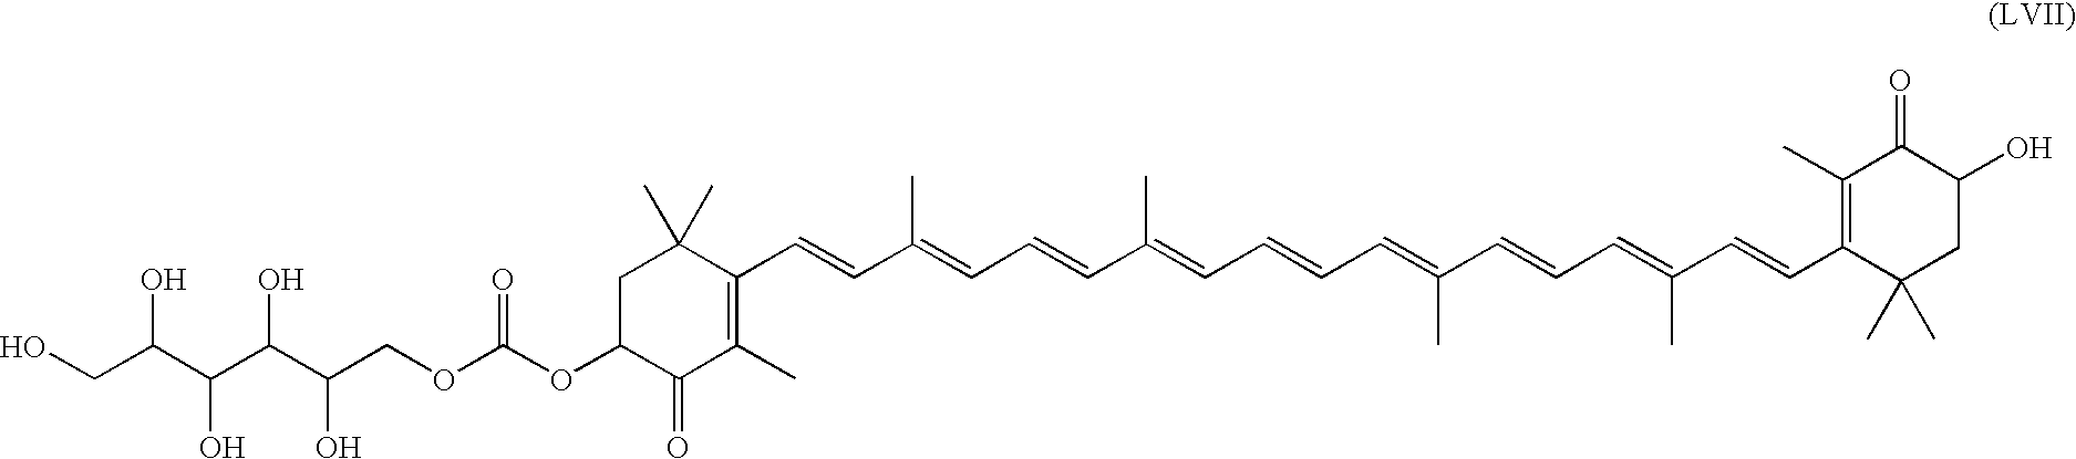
C1(C=CC(=CC=CC(=CC=CC=C(C=CC=C(C=CC2=C(C)C(=O)C(O)CC2(C)C)C)C)C)C)=C(C)C(=O)C(OC(OCC(C(C(C(CO)O)O)O)O)=O)CC1(C)C
